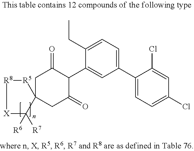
C1(C2=CC=C(Cl)C=C2Cl)=CC=C(CC)C(C2C(=O)CC3(CC2=O)[R5][R8][X]C3([R6])[R7])=C1
